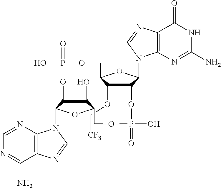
C12=C(N=CN=C1N)N(C1C3C(O)C(O1)COP(O)(=O)OC1C(N4C5=C(C(=O)NC(N)=N5)N=C4)OC(COP(O)(=O)O3)C1OC[CF3])C=N2
